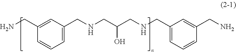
NCC1=CC(CNCC(CNCC2=CC=CC(CN)=C2)O)=CC=C1
